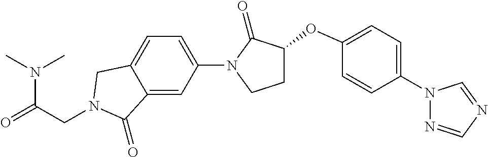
N(C(=O)CN1CC2=CC=C(N3C(=O)C(OC4=CC=C(N5N=CN=C5)C=C4)CC3)C=C2C1=O)(C)C
